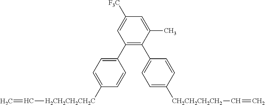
C1(C2=CC=C([H2CH2CH2CH2C]C=C)C=C2)=C(C2=CC=C([CH2CH2CH2CH2]C=C)C=C2)C(C)=CC([F3C])=C1
